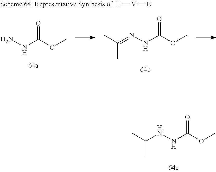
N(NC(OC)=O)C(C)C.[H][V][E].NNC(OC)=O.N(NC(OC)=O)=C(C)C
